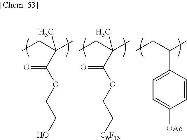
CCC(C)(C)C(OCCO)=O.CCC(C)(C)C(OCC[C6F13])=O.CCC(C)C1=CC=C([OAc])C=C1
